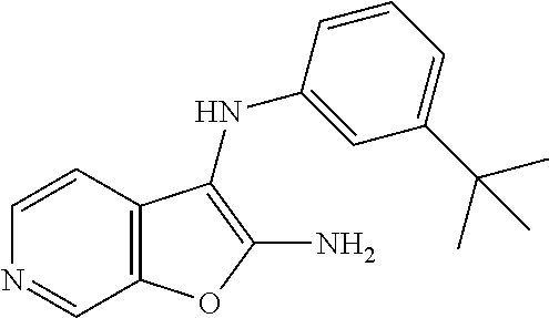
C1=CC2=C(C=N1)OC(N)=C2NC1=CC(C(C)(C)C)=CC=C1
